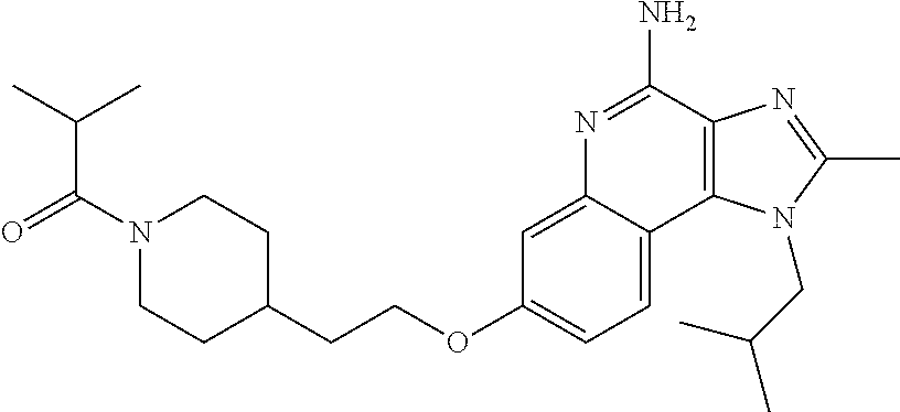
N1(C(=O)C(C)C)CCC(CCOC2=CC=C3C(=C2)N=C(N)C2=C3N(CC(C)C)C(C)=N2)CC1
